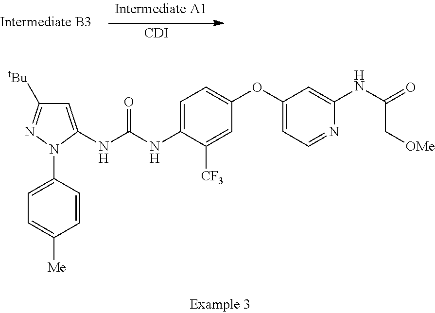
[CDI].C1=C(NC(NC2=CC=C(OC3=CC=NC(NC(=O)C[OMe])=C3)C=C2[CF3])=O)N(C2=CC=C([Me])C=C2)N=C1[tBu]
